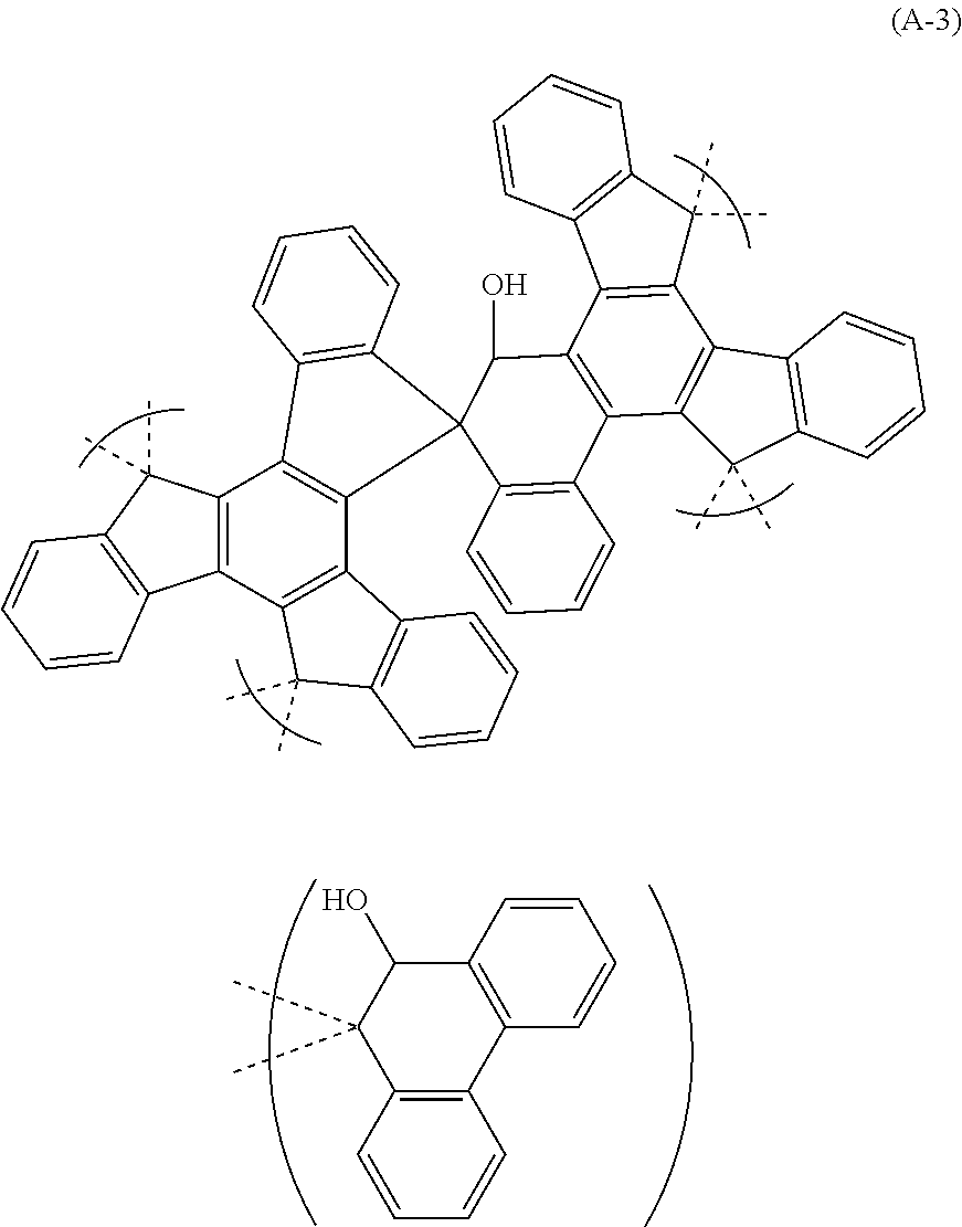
C12=C(C=CC=C1)C1=C(C(O)C2(C)C)C=CC=C1.C12=C(C3=C(C4=C1C1=C(C45C(O)C4=C(C6=C(C7=C(C6(C)C)C=CC=C7)C6=C4C4=C(C6(C)C)C=CC=C4)C4=C5C=CC=C4)C=CC=C1)C1=C(C3(C)C)C=CC=C1)C1=C(C2(C)C)C=CC=C1
